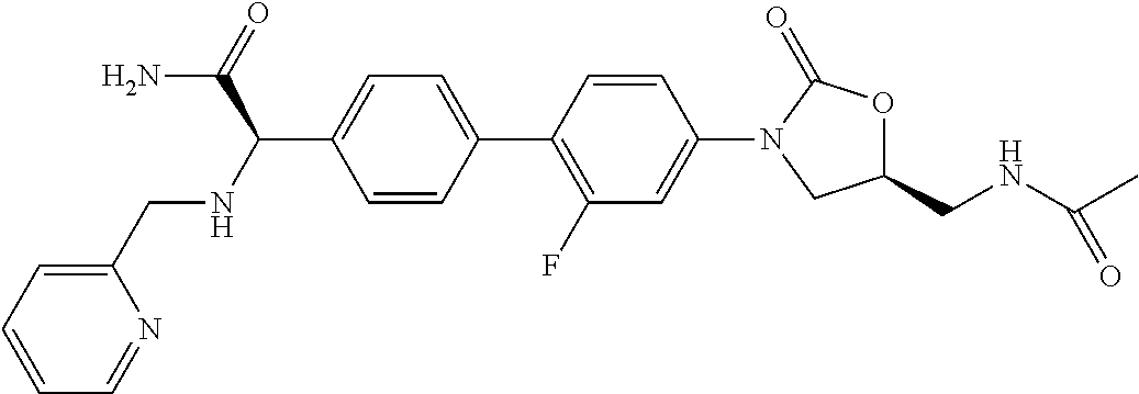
C1=CC(C2=C(F)C=C(N3CC(CNC(C)=O)OC3=O)C=C2)=CC=C1C(NCC1=CC=CC=N1)C(N)=O
